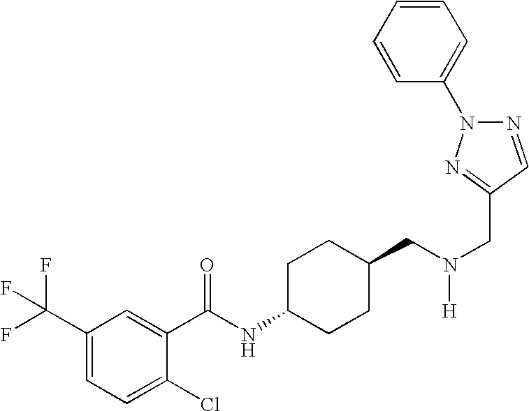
C1(C(F)(F)F)=CC=C(Cl)C(C(NC2CCC(CN(CC3=NN(C4=CC=CC=C4)N=C3)[H])CC2)=O)=C1
